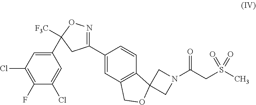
C1(C2([F3C])ON=C(C3=CC4=C(C=C3)C3(OC4)CN(C(CS(C)(=O)=O)=O)C3)C2)=CC(Cl)=C(F)C(Cl)=C1
